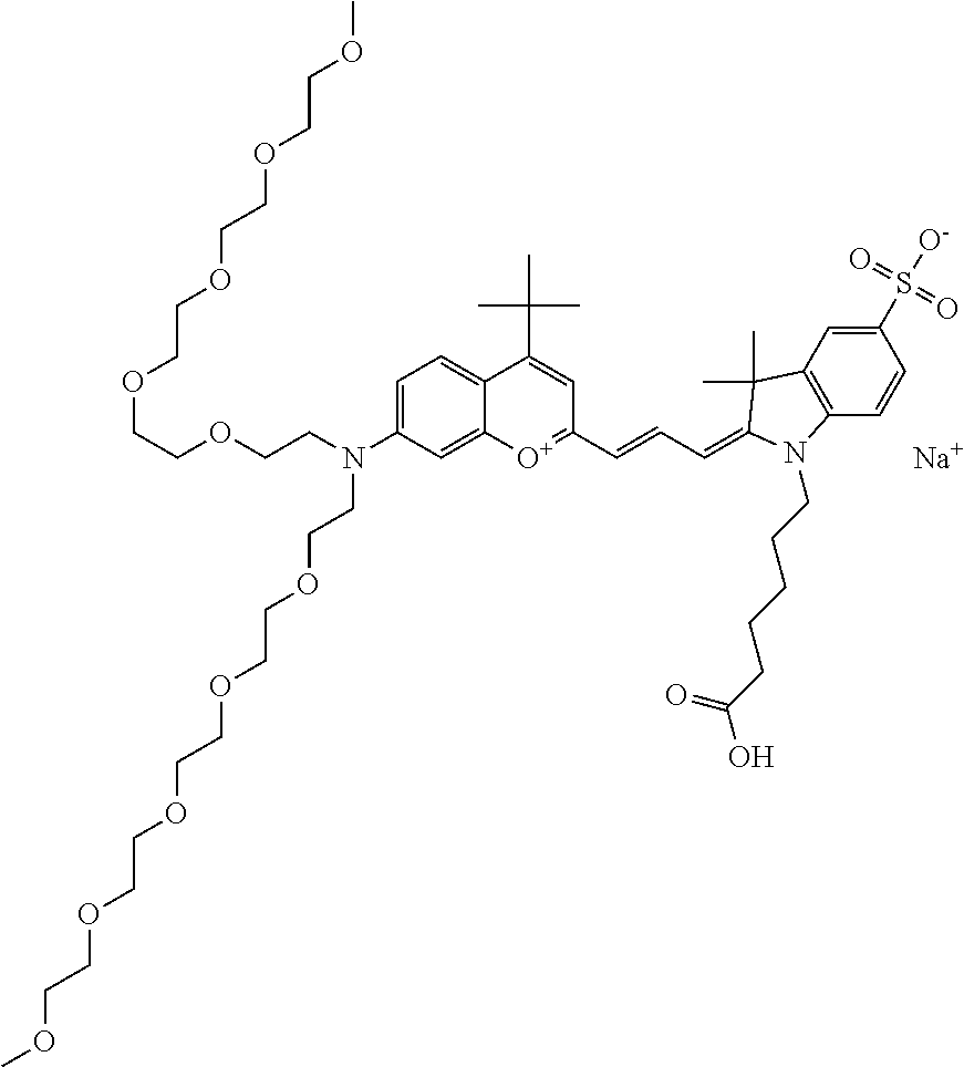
[Na].[O+]1=C(C=CC=C2C(C)(C)C3=C(C=CC(S([O-])(=O)=O)=C3)N2CCCCCC(=O)O)C=C(C(C)(C)C)C2=CC=C(N(CCOCCOCCOCCOCCOC)CCOCCOCCOCCOCCOC)C=C12
